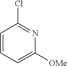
C1=CC=C([OMe])N=C1Cl
